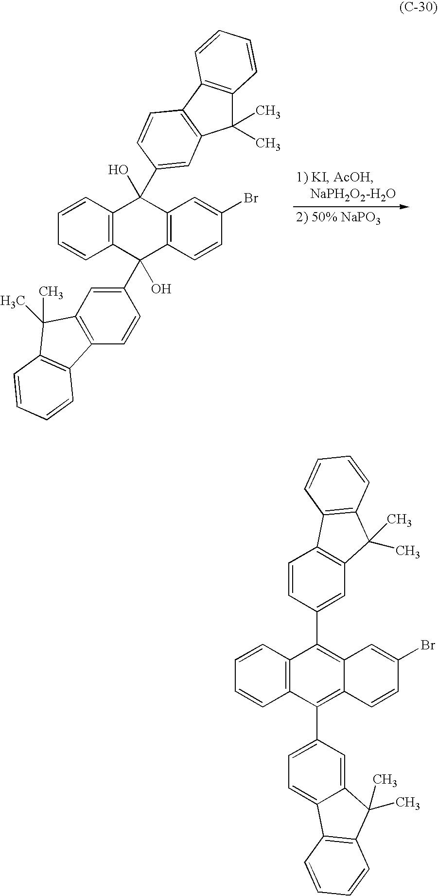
C1=CC2=C(C=C1)C(C1=CC3=C(C=C1)C1=C(C3(C)C)C=CC=C1)(O)C1=C(C=C(Br)C=C1)C2(C1=CC2=C(C3=C(C2(C)C)C=CC=C3)C=C1)O.C1=CC2=C(C=C1)C(C1=CC=C3C(=C1)C(C)(C)C1=C3C=CC=C1)=C1C(=C2C2=CC3=C(C=C2)C2=C(C3(C)C)C=CC=C2)C=C(Br)C=C1
